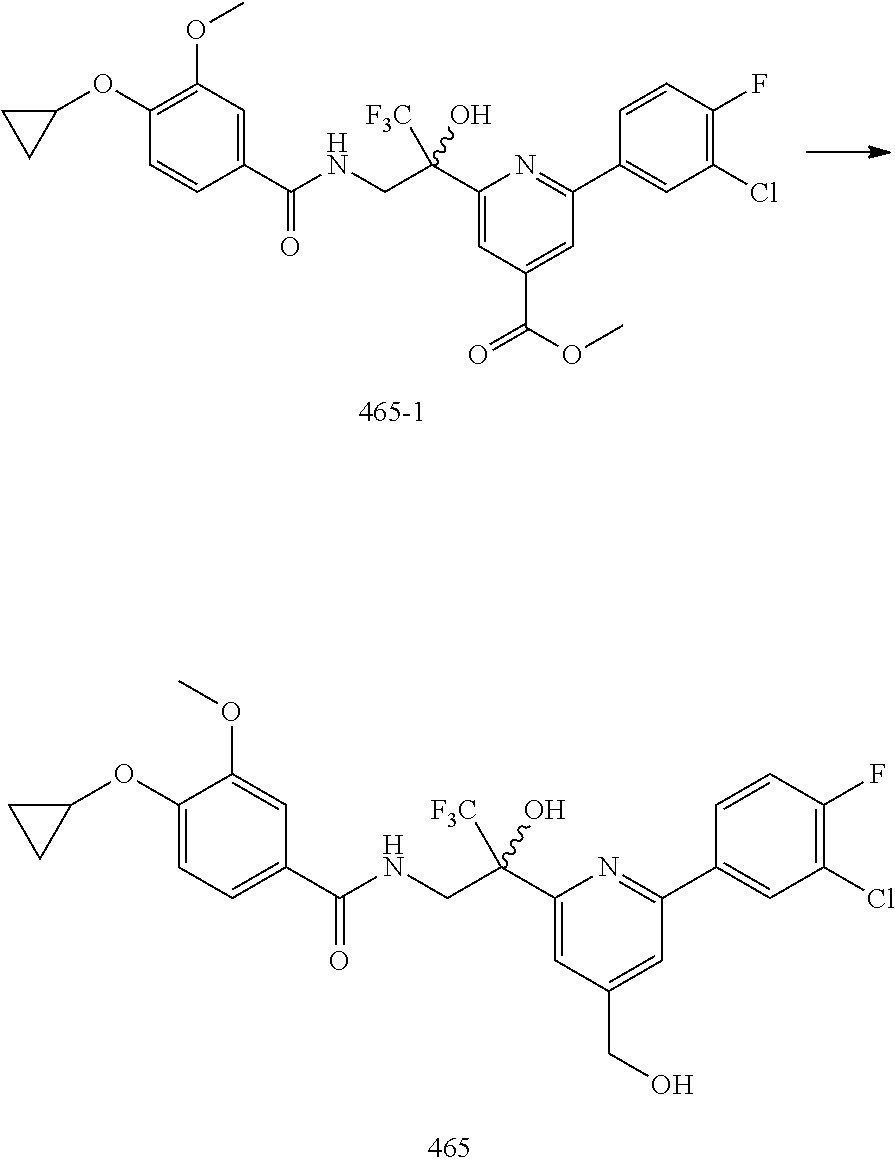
C1(C(CNC(C2=CC(OC)=C(OC3CC3)C=C2)=O)(O)[F3C])=CC(C(OC)=O)=CC(C2=CC(Cl)=C(F)C=C2)=N1.C1(C(CNC(C2=CC=C(OC3CC3)C(OC)=C2)=O)(O)[F3C])=CC(CO)=CC(C2=CC(Cl)=C(F)C=C2)=N1
